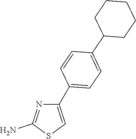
C1(N)=NC(C2=CC=C(C3CCCCC3)C=C2)=CS1
